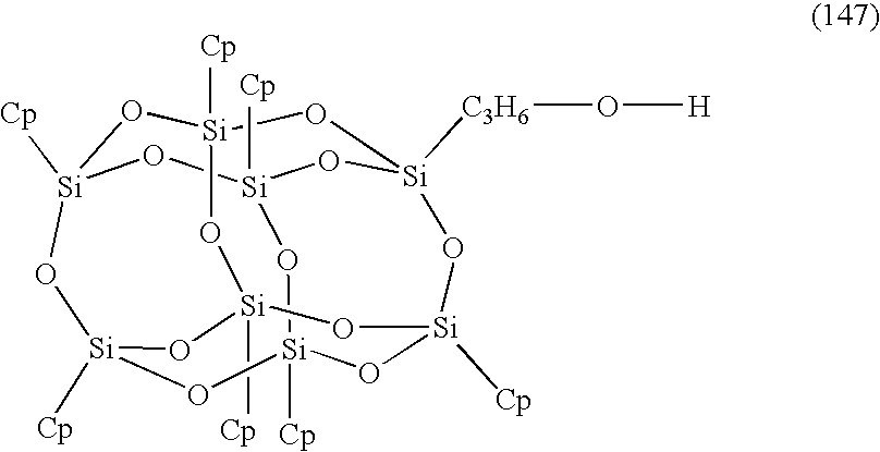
[Si]12([Cp])O[Si]3([Cp])O[Si]4([C3H6]O[H])O[Si]([Cp])(O1)O[Si]1([Cp])O[Si]([Cp])(O[Si]([Cp])(O3)O[Si]([Cp])(O1)O2)O4
